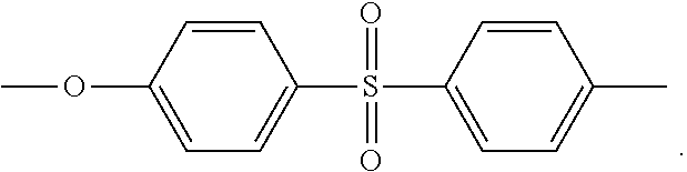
C1(OC)=CC=C(S(=O)(C2=CC=C(C)C=C2)=O)C=C1
